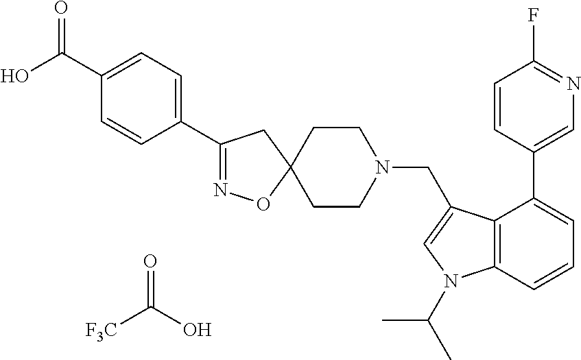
[F3C]C(O)=O.C1(C(O)=O)=CC=C(C2=NOC3(C2)CCN(CC2=CN(C(C)C)C4=C2C(C2=CN=C(F)C=C2)=CC=C4)CC3)C=C1
